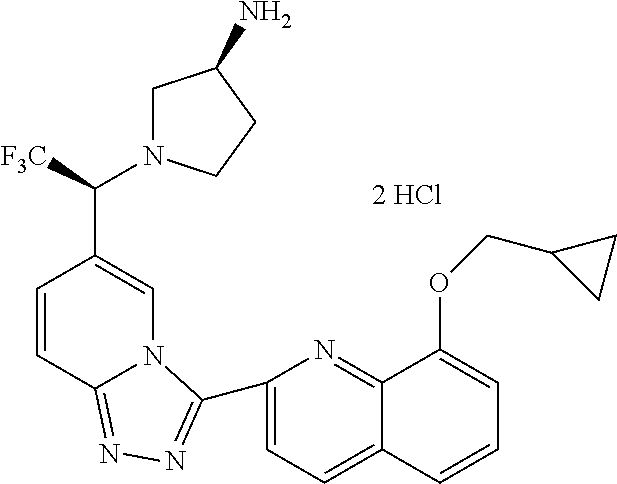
C1=C(C2=NN=C3C=CC(C([F3C])N4CC(N)CC4)=CN32)N=C2C(=C1)C=CC=C2OCC1CC1
